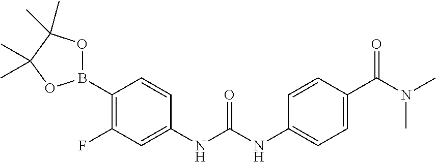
C1(F)=C(B2OC(C)(C)C(C)(C)O2)C=CC(NC(NC2=CC=C(C(=O)N(C)C)C=C2)=O)=C1
